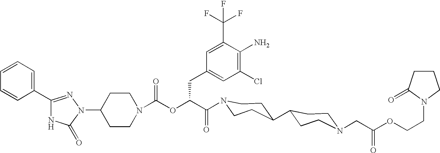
N1(C2CCN(C(OC(C(=O)N3CCC(C4CCN(CC(OCCN5CCCC5=O)=O)CC4)CC3)CC3=CC(Cl)=C(N)C(C(F)(F)F)=C3)=O)CC2)N=C(C2=CC=CC=C2)NC1=O
